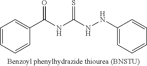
C1=CC=CC(C(NC(NNC2=CC=CC=C2)=S)=O)=C1
